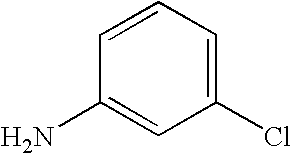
C1=CC=C(Cl)C=C1N
